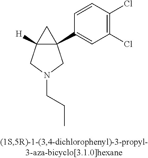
C12([H])C(C3=CC(Cl)=C(Cl)C=C3)(C1)CN(CCC)C2
